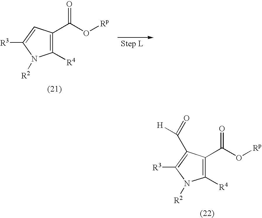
[R3]C1=CC(C(O[Rp])=O)=C([R4])N1[R2].[R3]C1=C(C(=O)[H])C(C(O[Rp])=O)=C([R4])N1[R2]
